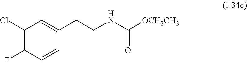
C1(Cl)=C(F)C=CC(CCNC([OCH2CH3])=O)=C1
